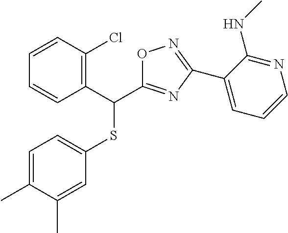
C1=CC=CC(C(C2=NC(C3=CC=CN=C3NC)=NO2)SC2=CC=C(C)C(C)=C2)=C1Cl
